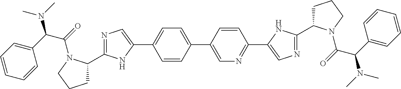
C1C(C2=NC=C(C3=CC=C(C4=CN=C(C5=CN=C(C6CCCN6C(C(N(C)C)C6=CC=CC=C6)=O)N5)C=C4)C=C3)N2)N(C(C(N(C)C)C2=CC=CC=C2)=O)CC1
